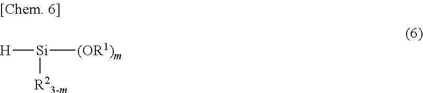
[H][Si]([R23-m])[(OR1)m]
